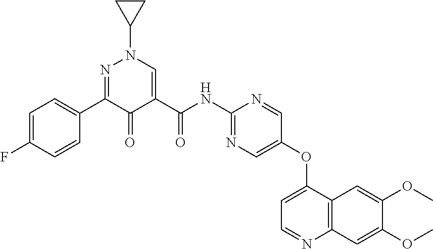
C1=C(F)C=CC(C2=NN(C3CC3)C=C(C(NC3=NC=C(OC4=CC=NC5=C4C=C(OC)C(OC)=C5)C=N3)=O)C2=O)=C1
